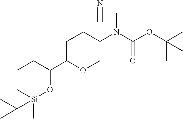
C1C(C(CC)O[Si](C(C)(C)C)(C)C)OCC(N(C(OC(C)(C)C)=O)C)(C#N)C1
